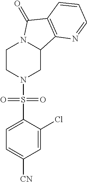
C1CN(S(C2=CC=C([CN])C=C2Cl)(=O)=O)CC2N1C(=O)C1=C2N=CC=C1
